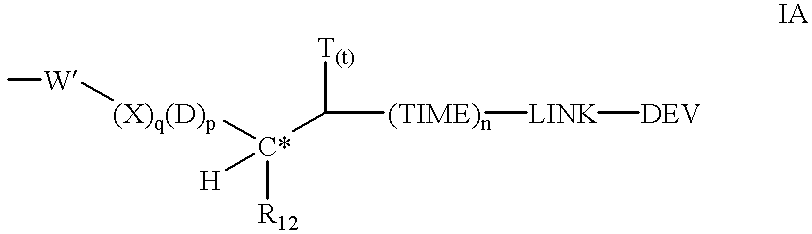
[T(t)]C([C*]([(X)q(D)p][W]C)([R12])[H])[(TIME)n][LINK][DEV]
